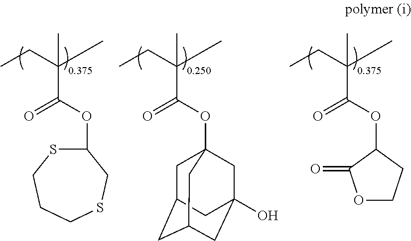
CCC(C)(C)C(OC1SCCCSC1)=O.CCC(C)(C)C(OC12CC3CC(CC(O)(C1)C3)C2)=O.CCC(C)(C)C(OC1C(=O)OCC1)=O
